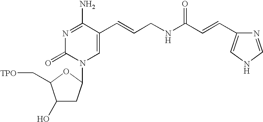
N1=C(N)C(C=CCNC(C=CC2=CNC=N2)=O)=CN(C2CC(O)C(C[TPO])O2)C1=O
